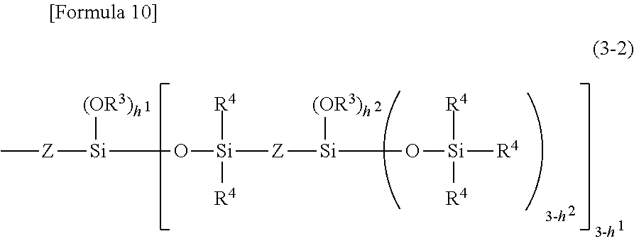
C[Z][Si]([(OR3)h])O[Si]([R4])([R4])[Z][Si]([(OR3)h])O[Si]([R4])([R4])[R4]
